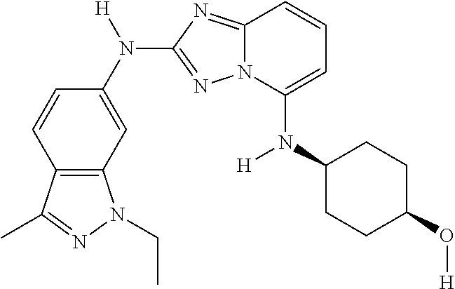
C1(N(C2=CC=CC3=NC(N(C4=CC5=C(C=C4)C(C)=NN5CC)[H])=NN23)[H])CCC(O[H])CC1
